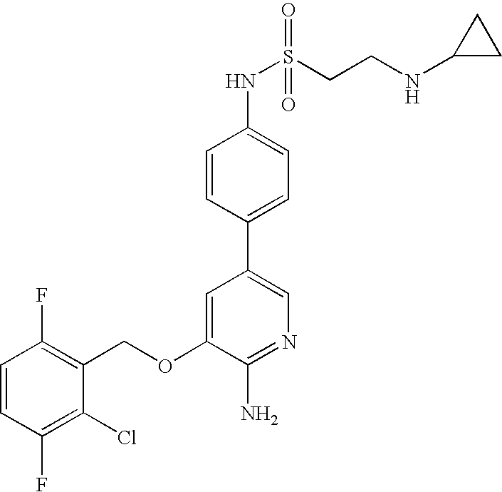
C1=CC(F)=C(Cl)C(COC2=CC(C3=CC=C(NS(CCNC4CC4)(=O)=O)C=C3)=CN=C2N)=C1F
